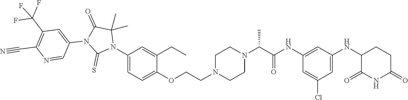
C1=C(Cl)C=C(NC2C(=O)NC(=O)CC2)C=C1NC(C(N1CCN(CCOC2=CC=C(N3C(C)(C)C(=O)N(C4=CC(C(F)(F)F)=C(C#N)N=C4)C3=S)C=C2CC)CC1)C)=O
